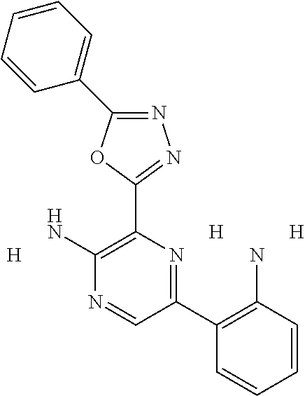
[H].N1=C(C2=CC=CC=C2)OC(C2=C(N)N=CC(C3=C(N)C=CC=C3)=N2)=N1.[H].[H]
